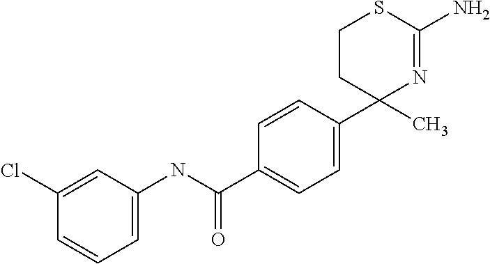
C1(Cl)=CC(NC(C2=CC=C(C3(C)N=C(N)SCC3)C=C2)=O)=CC=C1
